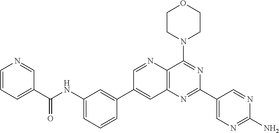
C1(NC(C2=CC=CN=C2)=O)=CC=CC(C2=CC3=C(C(N4CCOCC4)=NC(C4=CN=C(N)N=C4)=N3)N=C2)=C1
